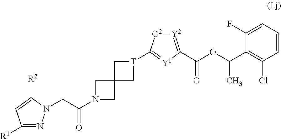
C1([R1])=NN(CC(N2CC3(C2)C[T](C2=[Y1]C(C(OC(C4=C(Cl)C=CC=C4F)C)=O)=[Y2][G2]2)C3)=O)C([R2])=C1
